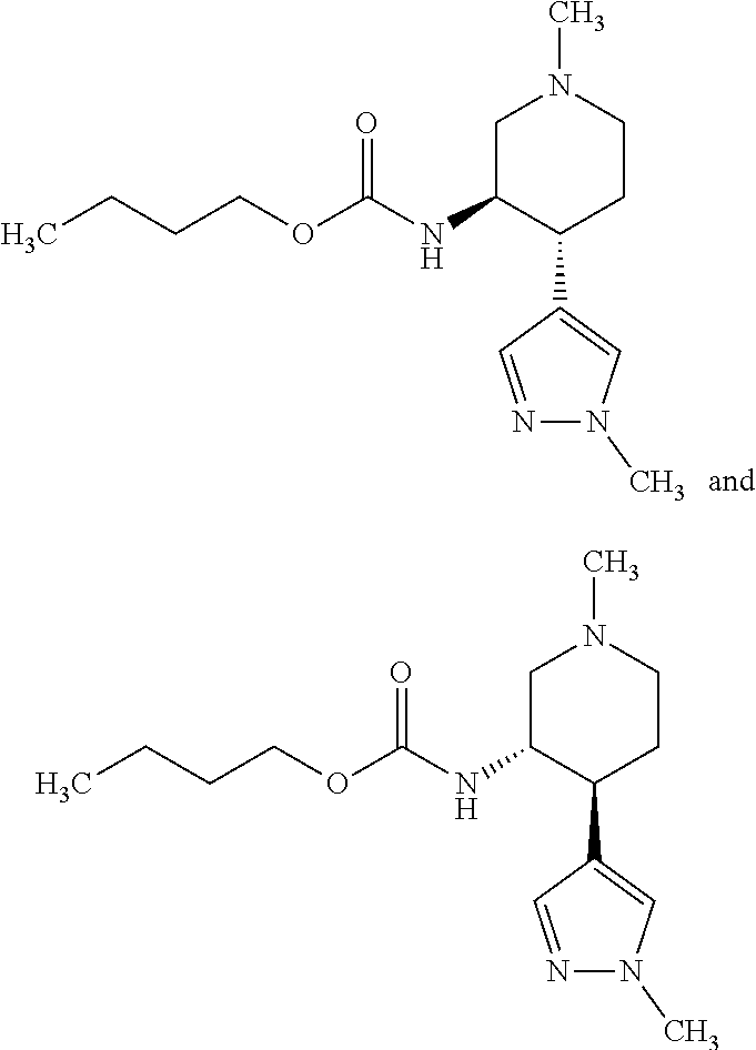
N(C1C(C2=CN(C)N=C2)CCN(C)C1)C(OCCCC)=O.N(C1C(C2=CN(C)N=C2)CCN(C)C1)C(OCCCC)=O
